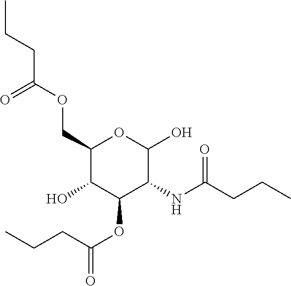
O(CC1C(O)C(OC(CCC)=O)C(NC(=O)CCC)C(O)O1)C(CCC)=O
